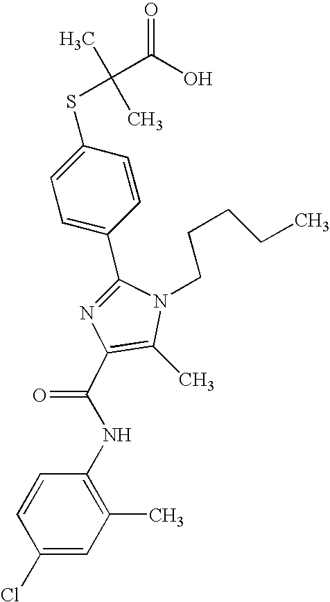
C1(C2=CC=C(SC(C)(C)C(O)=O)C=C2)=NC(C(NC2=C(C)C=C(Cl)C=C2)=O)=C(C)N1CCCCC
